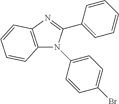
C12=C(N=C(C3=CC=CC=C3)N1C1=CC=C(Br)C=C1)C=CC=C2
